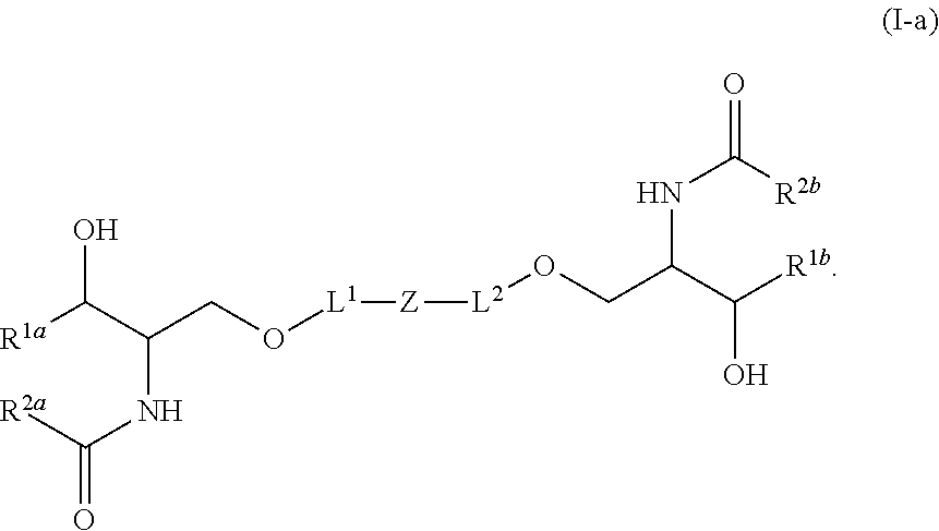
[R1a]C(C(NC([R2a])=O)CO[L1][Z][L2]OCC(NC([R2b])=O)C([R1b])O)O
